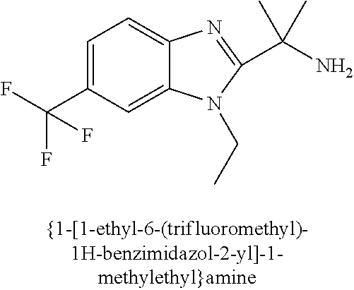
C1=C(C(F)(F)F)C=C2C(=C1)N=C(C(C)(N)C)N2CC
